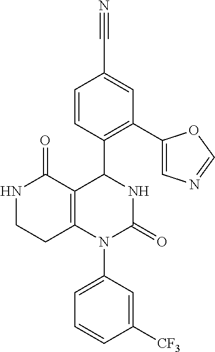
N1CCC2=C(C1=O)C(C1=C(C3=CN=CO3)C=C(C#N)C=C1)NC(=O)N2C1=CC=CC([CF3])=C1
